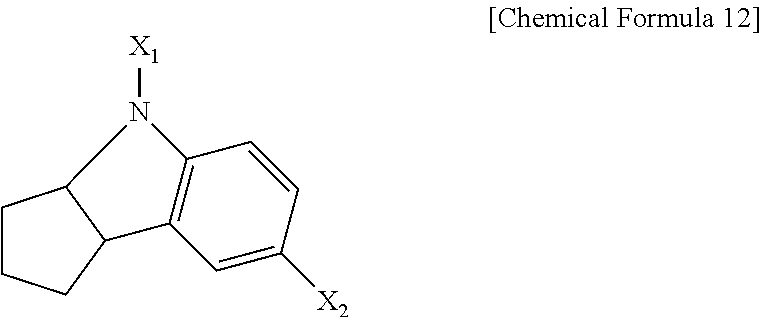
C1CCC2C1N([X1])C1=C2C=C([X2])C=C1
